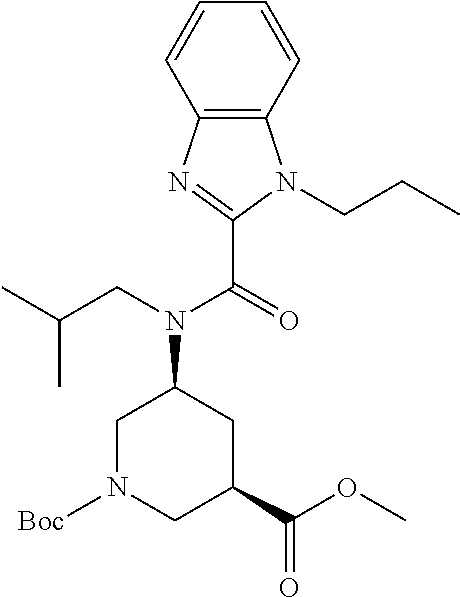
C12=C(C=CC=C1)N(CCC)C(C(=O)N(CC(C)C)C1CN([Boc])CC(C(OC)=O)C1)=N2
